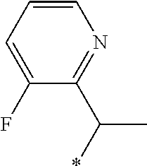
C1(F)=CC=CN=C1C(*)C
